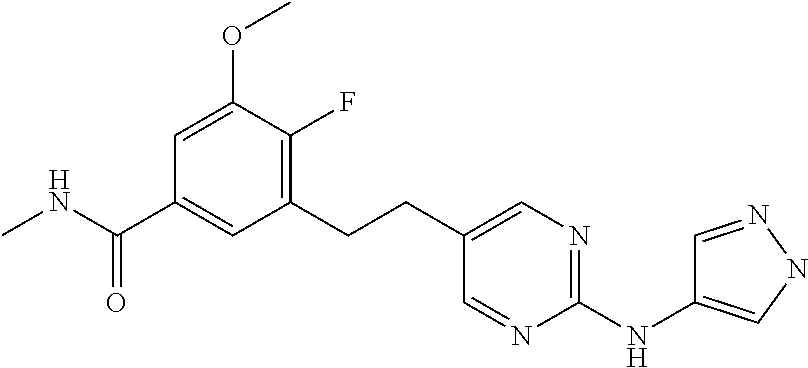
CNC(C1=CC(CCC2=CN=C(NC3=CNN=C3)N=C2)=C(F)C(OC)=C1)=O
